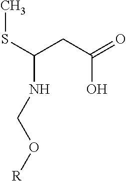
CSC(NCO[R])CC(=O)O
